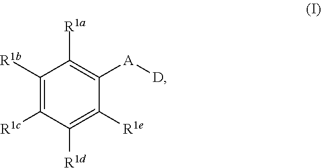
C1([R1b])=C([R1c])C([R1d])=C([R1e])C([A][D])=C1[R1a]
